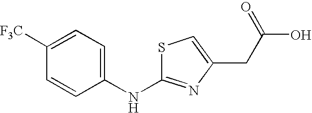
C1=C([F3C])C=CC(NC2=NC(CC(O)=O)=CS2)=C1
